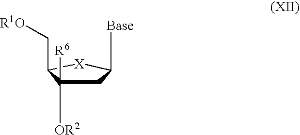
[Base]C1CC([OR2])([R6])C(C[R1O])[X]1
